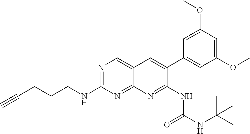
N1=C(NCCCC#C)N=C2C(=C1)C=C(C1=CC(OC)=CC(OC)=C1)C(NC(=O)NC(C)(C)C)=N2
